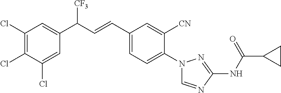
C1(C(C=CC2=CC=C(N3C=NC(NC(C4CC4)=O)=N3)C([CN])=C2)[CF3])=CC(Cl)=C(Cl)C(Cl)=C1
